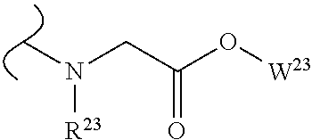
CN(CC(O[W23])=O)[R23]
